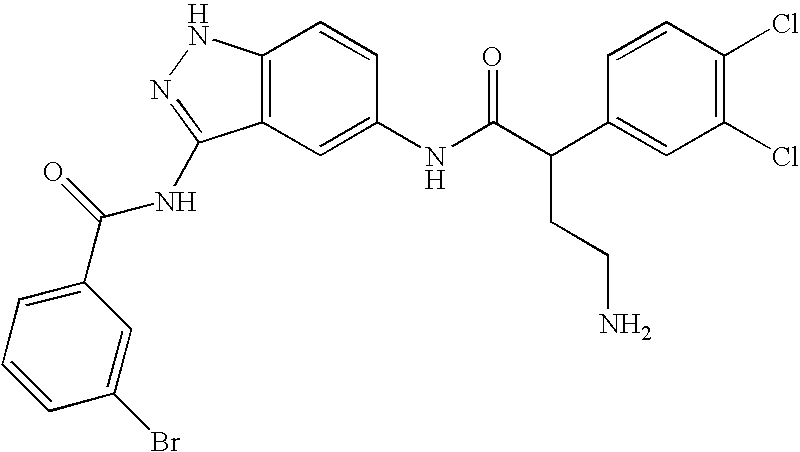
C12=C(C=C(NC(C(C3=CC(Cl)=C(Cl)C=C3)CCN)=O)C=C1)C(NC(C1=CC=CC(Br)=C1)=O)=NN2
